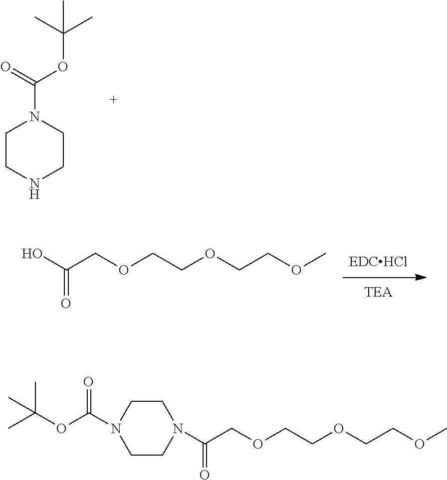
OC(COCCOCCOC)=O.C1CNCCN1C(=O)OC(C)(C)C.C(COCCOCCOC)(=O)N1CCN(C(OC(C)(C)C)=O)CC1
